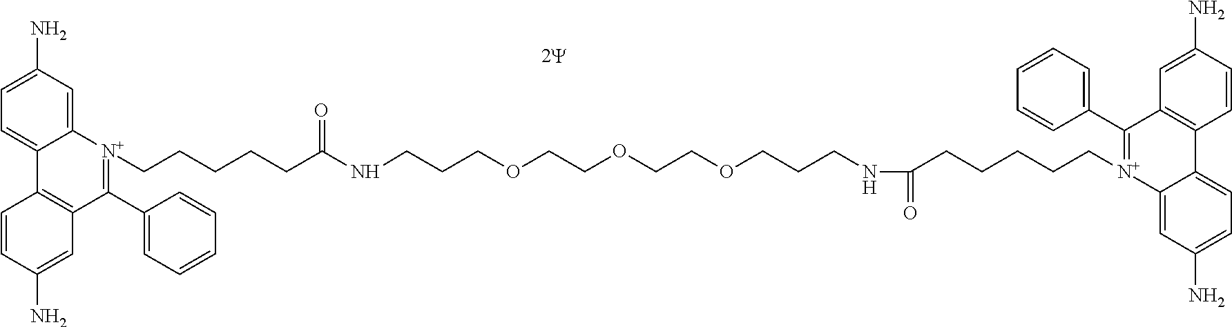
C12=CC(N)=CC=C1C1=C(C(C3=CC=CC=C3)=[N+]2CCCCCC(NCCCOCCOCCOCCCNC(=O)CCCCC[N+]2=C(C3=CC=CC=C3)C3=C(C4=CC=C(N)C=C24)C=CC(N)=C3)=O)C=C(N)C=C1
